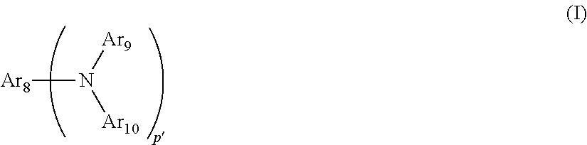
[Ar8]N([Ar9])[Ar10]
